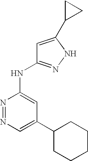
C1=C(C2CCCCC2)C=C(NC2=NNC(C3CC3)=C2)N=N1
